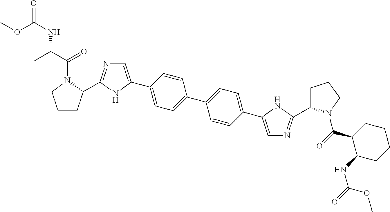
C1CC(C2=NC=C(C3=CC=C(C4=CC=C(C5=CN=C(C6CCCN6C(C6C(NC(=O)OC)CCCC6)=O)N5)C=C4)C=C3)N2)N(C(C(C)NC(=O)OC)=O)C1
